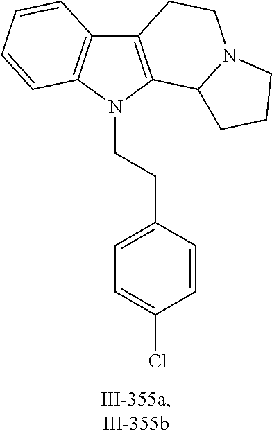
C12=C(N(CCC3=CC=C(Cl)C=C3)C3=C1C=CC=C3)C1N(CC2)CCC1
